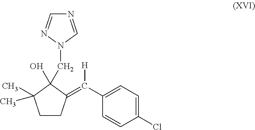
C1CC(=C(C2=CC=C(Cl)C=C2)[H])C(O)(CN2N=CN=C2)C1(C)C
